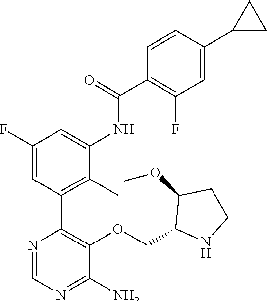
C1(COC2=C(C3=C(C)C(NC(C4=C(F)C=C(C5CC5)C=C4)=O)=CC(F)=C3)N=CN=C2N)NCCC1OC
